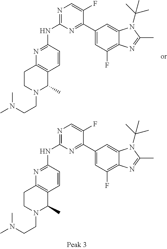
N1=C(NC2=NC=C(F)C(C3=CC(F)=C4C(=C3)N(C(C)(C)C)C(C)=N4)=N2)C=CC2=C1CCN(CCN(C)C)C2C.N1=C(NC2=NC=C(F)C(C3=CC(F)=C4C(=C3)N(C(C)(C)C)C(C)=N4)=N2)C=CC2=C1CCN(CCN(C)C)C2C
